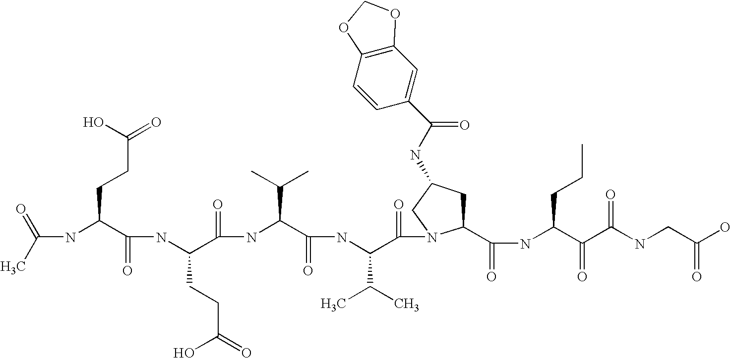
CC(=O)NC(C(NC(C(NC(C(NC(C(=O)N1C(C(NC(C(C(NCC(O)=O)=O)=O)CCC)=O)CC(NC(C2=CC3=C(C=C2)OCO3)=O)C1)C(C)C)=O)C(C)C)=O)CCC(O)=O)=O)CCC(=O)O
